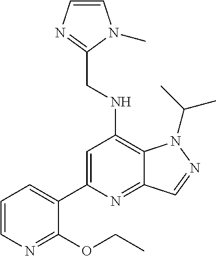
C1=CN=C(OCC)C(C2=CC(NCC3=NC=CN3C)=C3C(=N2)C=NN3C(C)C)=C1
